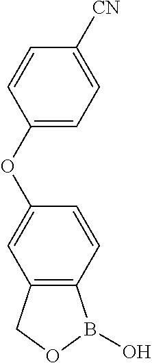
C1=CC(OC2=CC3=C(C=C2)B(O)OC3)=CC=C1[CN]
